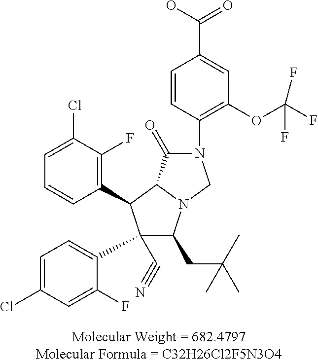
C1=C(Cl)C(F)=C(C2C(C3=CC=C(Cl)C=C3F)(C#N)C(CC(C)(C)C)N3C2C(=O)N(C2=C(OC(F)(F)F)C=C(C(O)=O)C=C2)C3)C=C1
